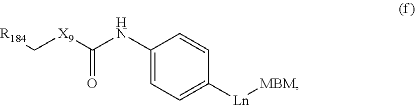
C([X9]C(NC1=CC=C([Ln][MBM])C=C1)=O)[R184]
